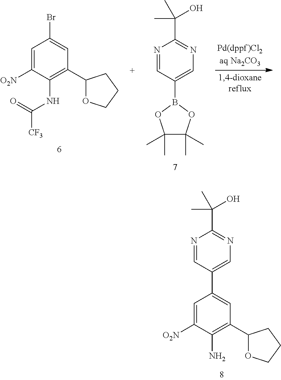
N1=CC(C2=CC(C3OCCC3)=C(N)C([O2N])=C2)=CN=C1C(C)(O)C.C1=C([O2N])C(NC([CF3])=O)=C(C2OCCC2)C=C1Br.N1=CC(B2OC(C)(C)C(C)(C)O2)=CN=C1C(C)(O)C
